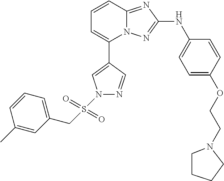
C1=CC2=NC(NC3=CC=C(OCCN4CCCC4)C=C3)=NN2C(C2=CN(S(CC3=CC=CC(C)=C3)(=O)=O)N=C2)=C1
